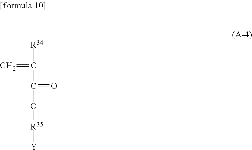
[R34]C(=C)C(O[R35][Y])=O
